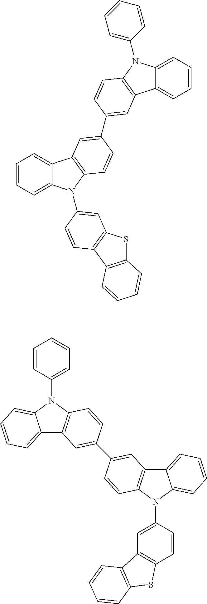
C1=CC=C2C(=C1)C1=C(N2C2=CC3=C(C4=C(S3)C=CC=C4)C=C2)C=CC(C2=CC3=C(N(C4=CC=CC=C4)C4=CC=CC=C43)C=C2)=C1.C12=CC=CC=C1N(C1=CC=CC=C1)C1=C2C=C(C2=CC3=C(N(C4=CC5=C(C=C4)SC4=C5C=CC=C4)C4=CC=CC=C34)C=C2)C=C1
